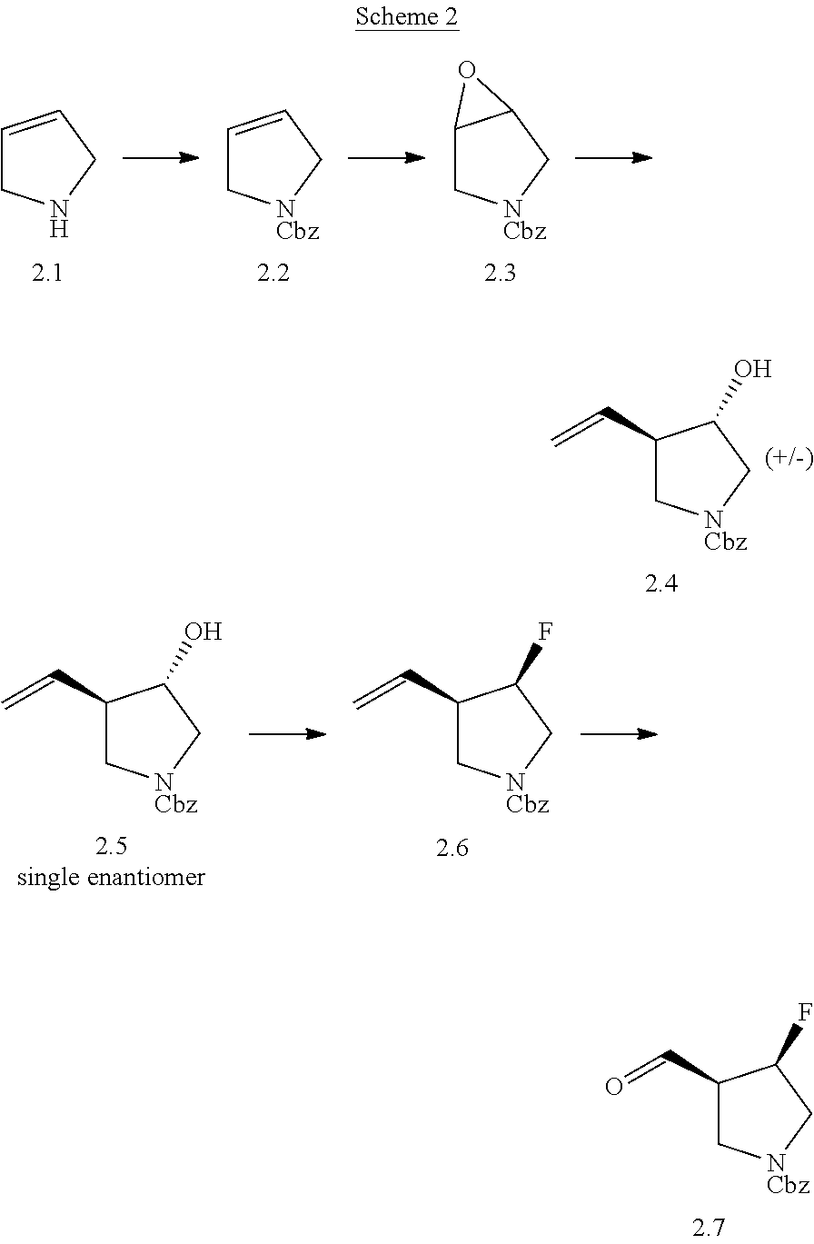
C1=CCNC1.C1=CC[NCbz]C1.C12C[NCbz]CC1O2.C1(C=C)C[NCbz]CC1O.C1(C=C)C[NCbz]CC1O.C1(C=C)C[NCbz]CC1F.C1(C=O)C[NCbz]CC1F
